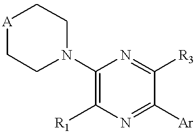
C1(N2CC[A]CC2)=C([R1])N=C([Ar])C([R3])=N1
